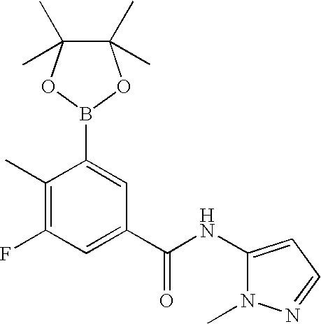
C1(C)=C(F)C=C(C(NC2=CC=NN2C)=O)C=C1B1OC(C)(C)C(C)(C)O1
